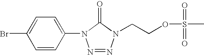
C1(N2N=NN(CCOS(C)(=O)=O)C2=O)=CC=C(Br)C=C1
